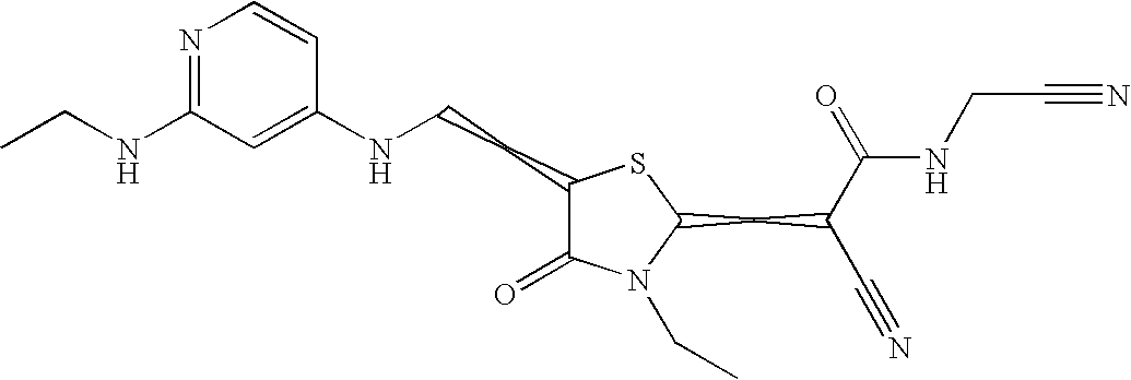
N1=C(NCC)C=C(NCCC2C(=O)N(CC)C(CC(C#N)C(=O)NCC#N)S2)C=C1
